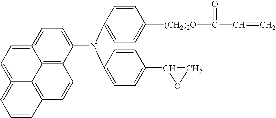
C12=CC=C(N(C3=CC=C([(CH2)2O]C(=O)C=C)C=C3)C3=CC=C(C4OC4)C=C3)C3=C1C1=C(C=C3)C=CC=C1=CC=2
